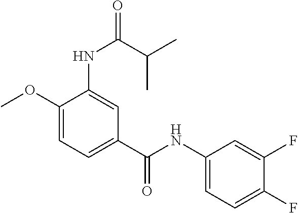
C1(NC(C2=CC=C(OC)C(NC(C(C)C)=O)=C2)=O)=CC=C(F)C(F)=C1
